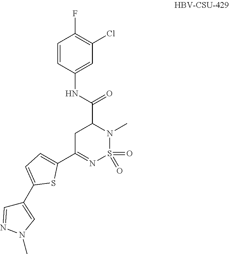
C1C(C2=CC=C(C3=CN(C)N=C3)S2)=NS(=O)(=O)N(C)C1C(NC1=CC(Cl)=C(F)C=C1)=O
